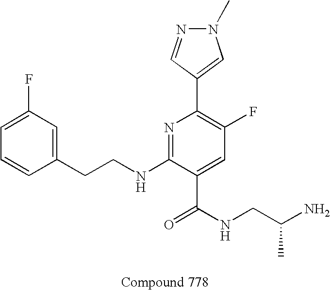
C1=CC(CCNC2=NC(C3=CN(C)N=C3)=C(F)C=C2C(NCC(N)C)=O)=CC(F)=C1
